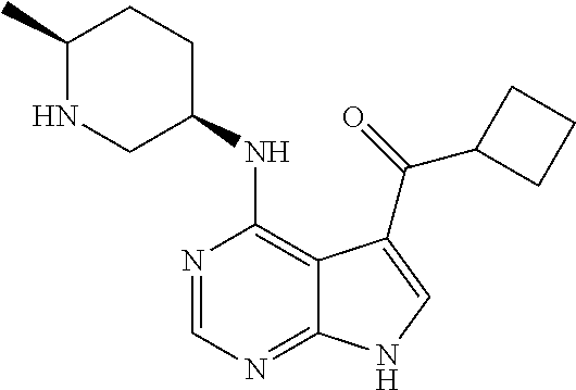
C1=NC(NC2CCC(C)NC2)=C2C(=N1)NC=C2C(=O)C1CCC1
